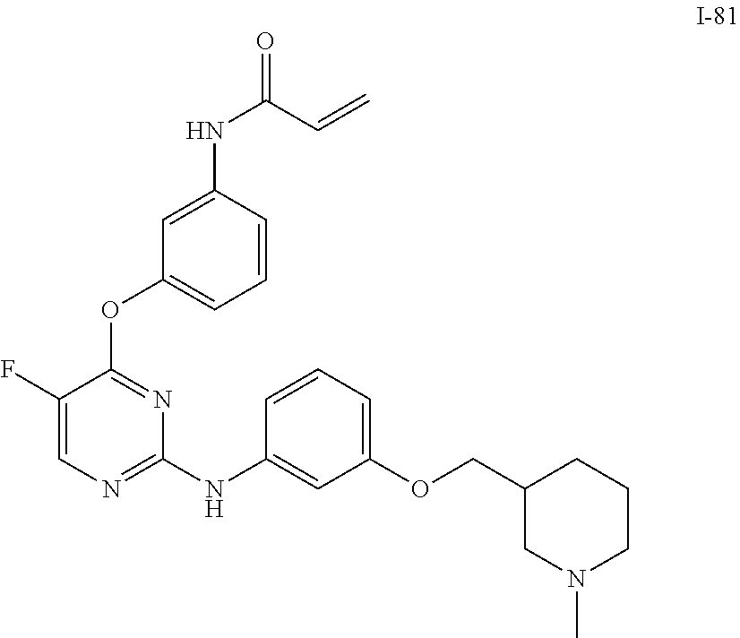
C1=CC(NC(=O)C=C)=CC(OC2=NC(NC3=CC(OCC4CN(C)CCC4)=CC=C3)=NC=C2F)=C1
